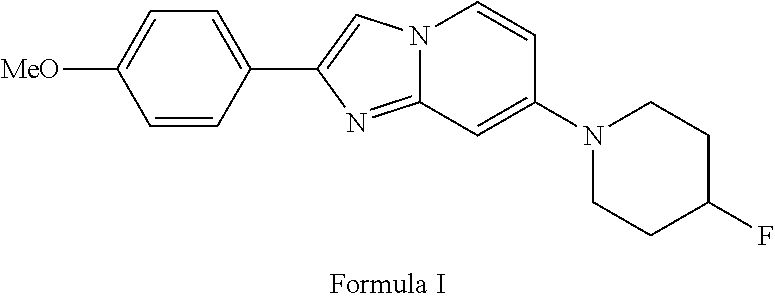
N12C(=NC(C3=CC=C([MeO])C=C3)=C1)C=C(N1CCC(F)CC1)C=C2
